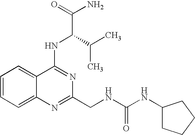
C1=CC=C2C(=C1)C(NC(C(C)C)C(N)=O)=NC(CNC(NC1CCCC1)=O)=N2
